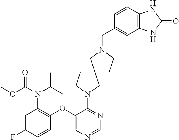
C1(OC2=C(N(C(OC)=O)C(C)C)C=C(F)C=C2)=CN=CN=C1N1CCC2(C1)CCN(CC1=CC3=C(C=C1)NC(=O)N3)C2
